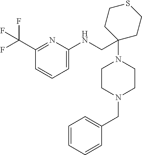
C1=CC=CC(CN2CCN(C3(CNC4=CC=CC(C(F)(F)F)=N4)CCSCC3)CC2)=C1
